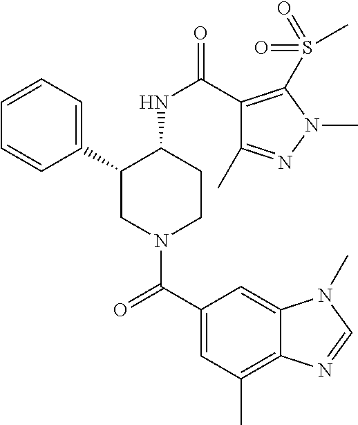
C1=CC=C(C2CN(C(C3=CC(C)=C4C(=C3)N(C)C=N4)=O)CCC2NC(=O)C2=C(S(=O)(=O)C)N(C)N=C2C)C=C1
